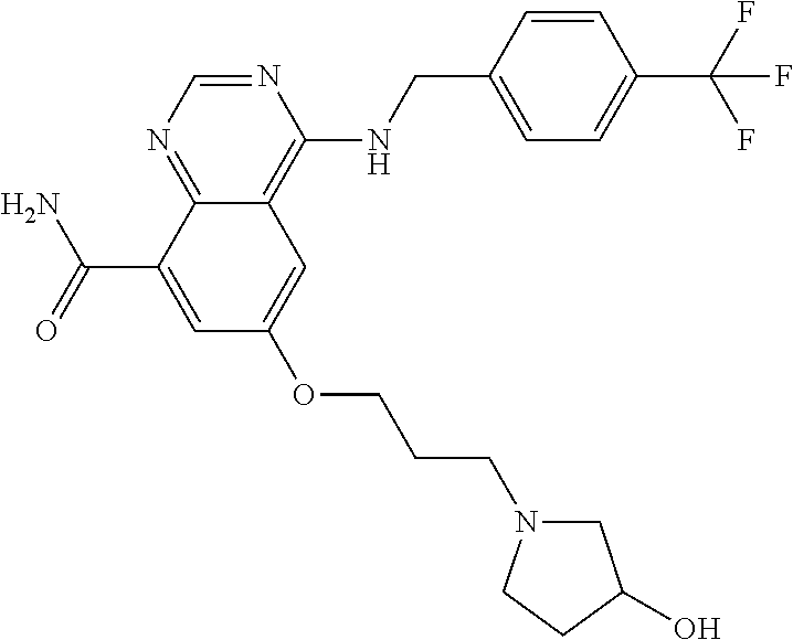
C(C1=CC(OCCCN2CC(O)CC2)=CC2=C(NCC3=CC=C(C(F)(F)F)C=C3)N=CN=C12)(N)=O
